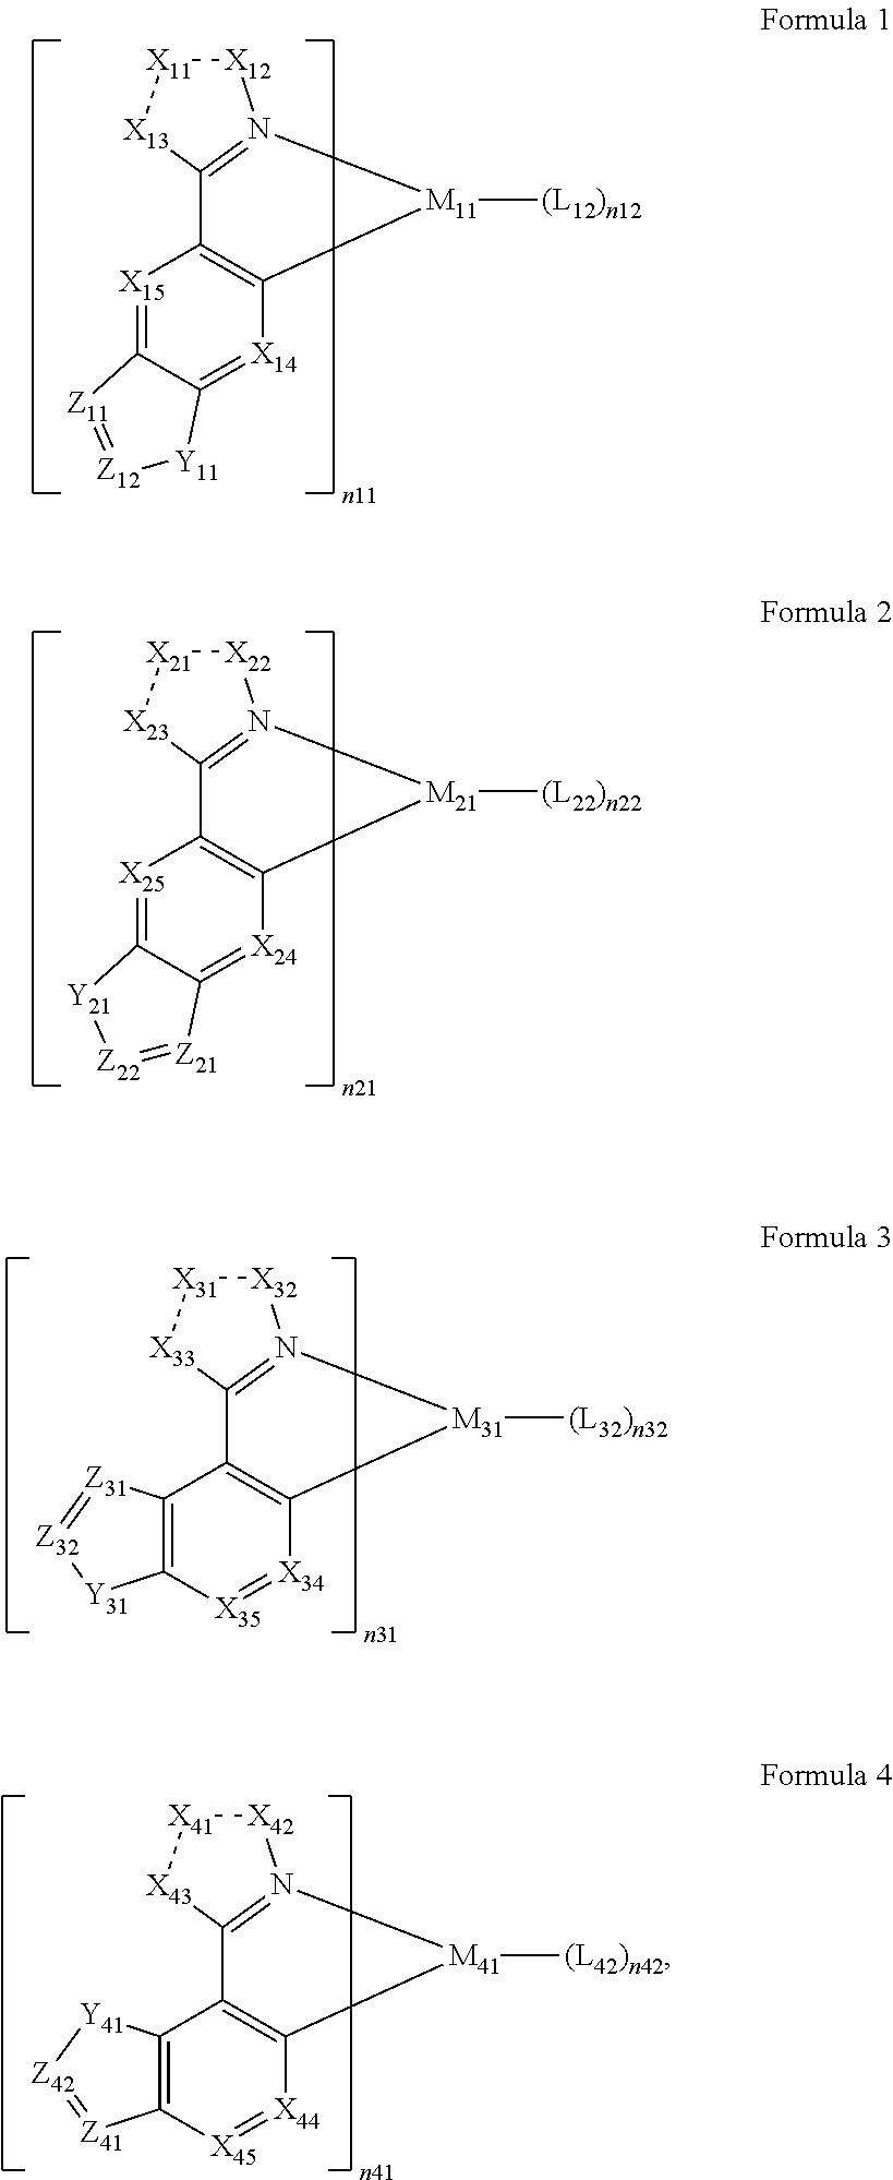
[X15]1=C2C(=[X14]C3=C1C1=N([X12][X11][X13]1)[M11]3[(L12)n12])[Y11][Z12]=[Z11]2.[X25]1=C2C(=[X24]C3=C1C1=N([X22][X21][X23]1)[M21]3[(L22)n22])[Z21]=[Z22][Y21]2.C12=C([X35]=[X34]C3=C1C1=N([X32][X31][X33]1)[M31]3[(L32)n32])[Y31][Z32]=[Z31]2.C12=C([X45]=[X44]C3=C1C1=N([X42][X41][X43]1)[M41]3[(L42)n42])[Z41]=[Z42][Y41]2
